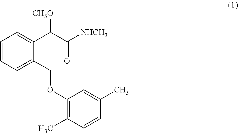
C1=CC=C(COC2=C(C)C=CC(C)=C2)C(C(C(=O)[NHCH3])[CH3O])=C1
